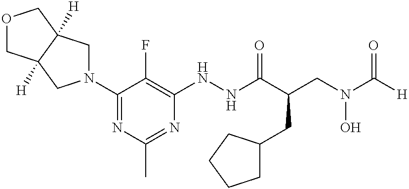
C1(N2CC3([H])C([H])(C2)COC3)=NC(C)=NC(NNC(C(CN(C([H])=O)O)CC2CCCC2)=O)=C1F
